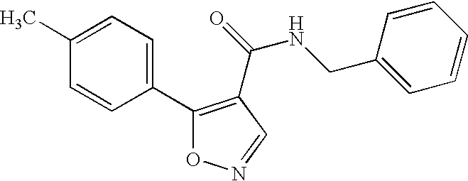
C1(C2=C(C(NCC3=CC=CC=C3)=O)C=NO2)=CC=C(C)C=C1
